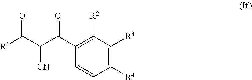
C1=CC([R4])=C([R3])C([R2])=C1C(=O)C(C([R1])=O)[CN]
